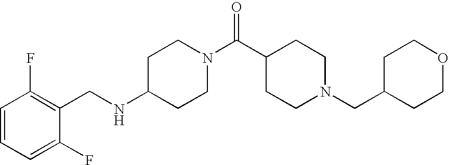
C1(NCC2=C(F)C=CC=C2F)CCN(C(C2CCN(CC3CCOCC3)CC2)=O)CC1
